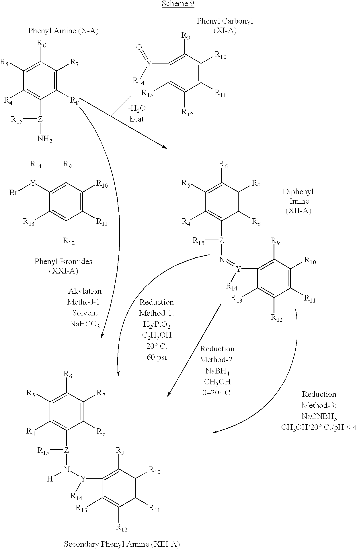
C1([R7])=C([R8])C([Z]([R15])N([Y](C2=C([R9])C([R10])=C([R11])C([R12])=C2[R13])[R14])[H])=C([R4])C([R5])=C1[R6].C1([Y](Br)[R14])=C([R9])C([R10])=C([R11])C([R12])=C1[R13].C1([R7])=C([R8])C([Z]([R15])N=[Y](C2=C([R9])C([R10])=C([R11])C([R12])=C2[R13])[R14])=C([R4])C([R5])=C1[R6].C1([R6])=C([R5])C([R4])=C([Z](N)[R15])C([R8])=C1[R7].C1([Y]([R14])=O)=C([R9])C([R10])=C([R11])C([R12])=C1[R13]
